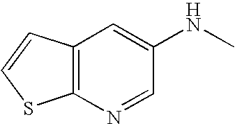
C12=C(N=CC(NC)=C1)SC=C2
